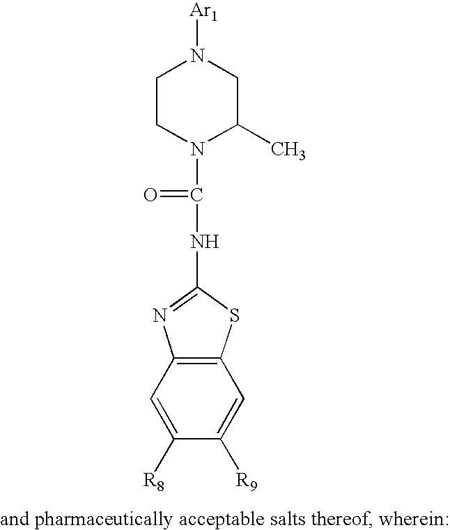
N1([Ar1])CCN(C(=O)NC2=NC3=C(S2)C=C([R9])C([R8])=C3)C(C)C1
